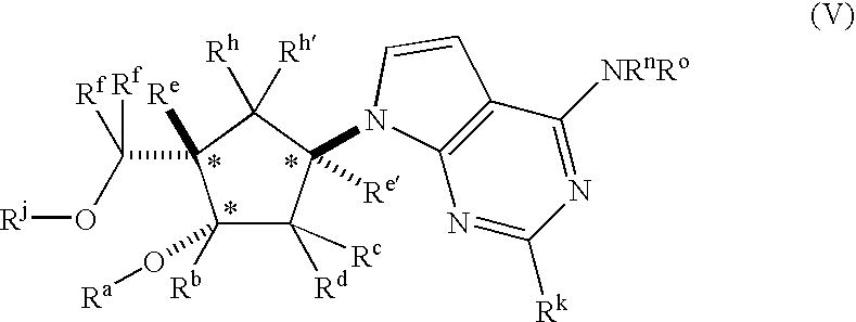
C1([Rb])(O[Ra])C([Rd])([Rc])C([Re])(N2C3=C(C([NRnRo])=NC([Rk])=N3)C=C2)C([Rh])([Rh])C1(C(O[Rj])([Rf])[Rf])[Re]
